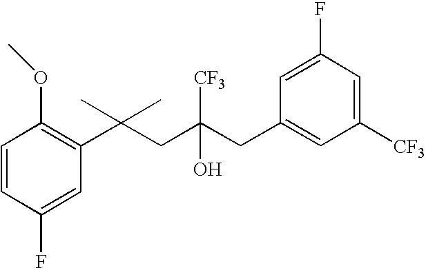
C1(F)=CC(C(CC(CC2=CC([CF3])=CC(F)=C2)(O)[CF3])(C)C)=C(OC)C=C1
